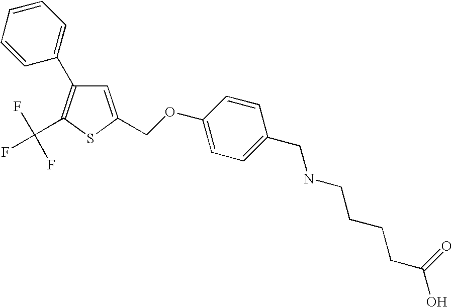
C1=CC(C2=C(C(F)(F)F)SC(COC3=CC=C(CNCCCCC(O)=O)C=C3)=C2)=CC=C1
